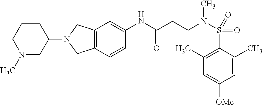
N(C(=O)CCN(C)S(=O)(=O)C1=C(C)C=C([OMe])C=C1C)C1=CC2=C(C=C1)CN(C1CCCN(C)C1)C2
